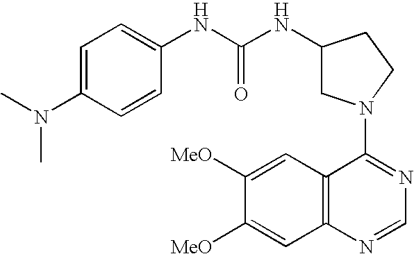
C1(N(C)C)=CC=C(NC(NC2CN(C3=NC=NC4=C3C=C([MeO])C([MeO])=C4)CC2)=O)C=C1
